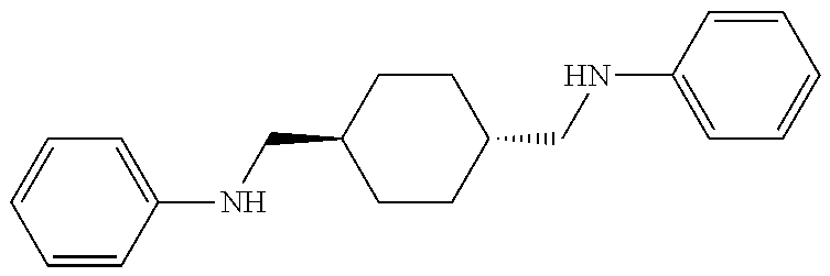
C1=CC(NCC2CCC(CNC3=CC=CC=C3)CC2)=CC=C1
